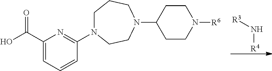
N([R4])[R3].C1N(C2=NC(C(O)=O)=CC=C2)CCN(C2CCN([R6])CC2)CC1
